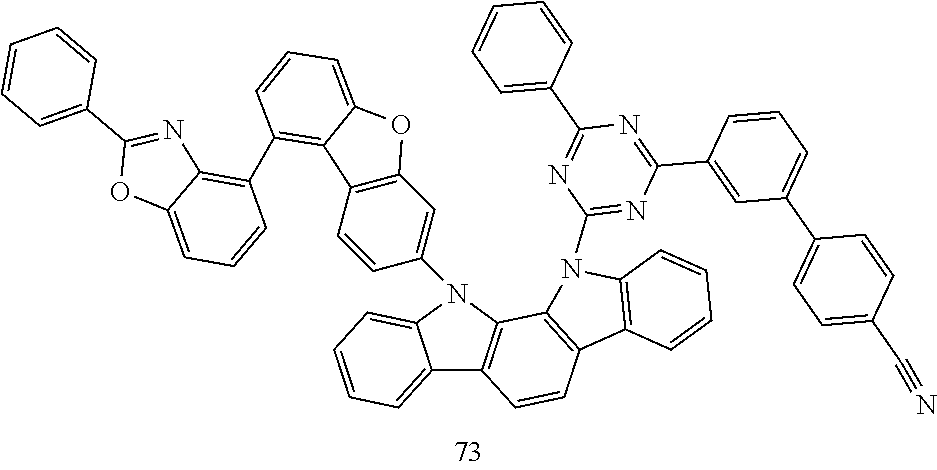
C12=CC=CC=C1N(C1=CC3=C(C=C1)C1=C(C4=C5C(=CC=C4)OC(C4=CC=CC=C4)=N5)C=CC=C1O3)C1=C2C=CC2=C1N(C1=NC(C3=CC(C4=CC=C(C#N)C=C4)=CC=C3)=NC(C3=CC=CC=C3)=N1)C1=C2C=CC=C1
